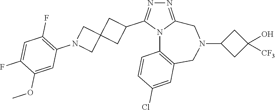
N1=C2N(C(C3CC4(C3)CN(C3=C(F)C=C(F)C(OC)=C3)C4)=N1)C1=C(CN(C3CC(O)([CF3])C3)C2)C=C(Cl)C=C1
